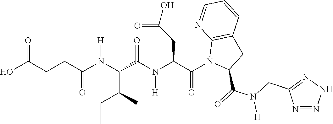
C(CC(N(C(C(C)CC)C(N(C(C(N1C(C(=O)N(CC2=NNN=N2)[H])CC2=C1N=CC=C2)=O)CC(O)=O)[H])=O)[H])=O)C(O)=O
